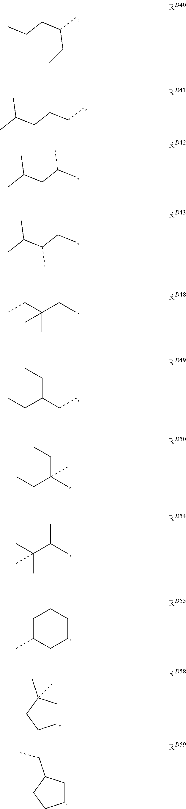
CCCC(C)CC.CC(CCCC)C.CC(CC(C)C)C.CC(C(CC)C)C.CCC(CC)(C)C.CCC(CC)CC.CCC(C)(CC)C.CC(C(C)C)(C)C.C1C(C)CCCC1.C1CC(C)(C)CC1.C1CC(CC)CC1
